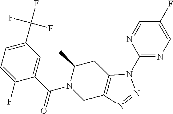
C1(C(N2CC3=C(CC2C)N(C2=NC=C(F)C=N2)N=N3)=O)=CC(C(F)(F)F)=CC=C1F
